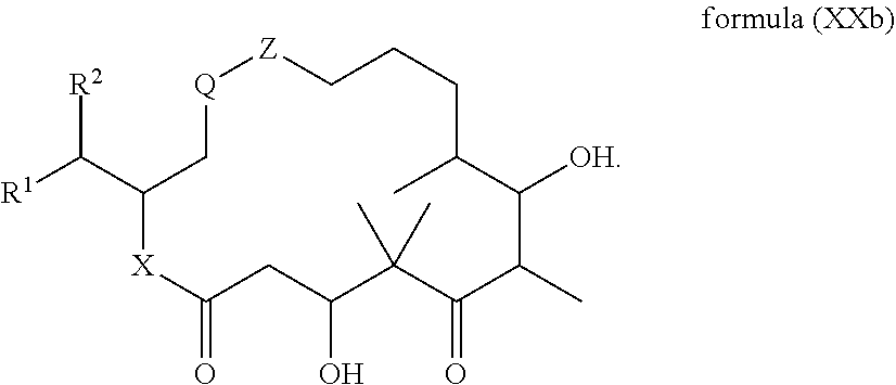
[R1]C(C1C[Q][Z]CCCC(C)C([OH])C(C)C(=O)C(C)(C)C(O)CC(=O)[X]1)[R2]
